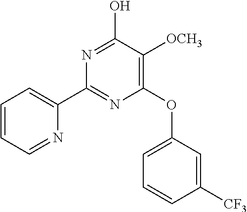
C1(OC2=CC=CC([CF3])=C2)=C([OCH3])C(O)=NC(C2=CC=CC=N2)=N1
